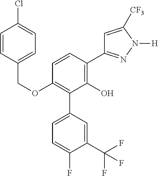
C1(OCC2=CC=C(Cl)C=C2)=C(C2=CC=C(F)C(C(F)(F)F)=C2)C(O)=C(C2=NN([H])C([CF3])=C2)C=C1
